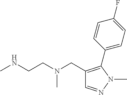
C1=NN(C)C(C2=CC=C(F)C=C2)=C1CN(CCNC)C
